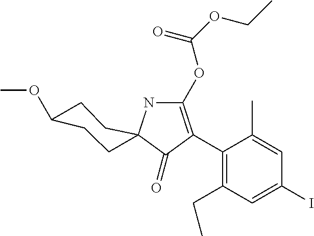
C1(C2=C(OC(OCC)=O)NC3(C2=O)CCC(OC)CC3)=C(CC)C=C(I)C=C1C
